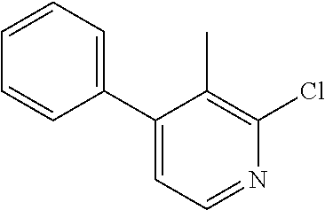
C1(C2=CC=NC(Cl)=C2C)=CC=CC=C1
